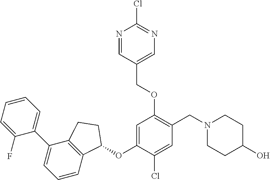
C1(F)=CC=CC=C1C1=CC=CC2=C1CCC2OC1=CC(OCC2=CN=C(Cl)N=C2)=C(CN2CCC(O)CC2)C=C1Cl
